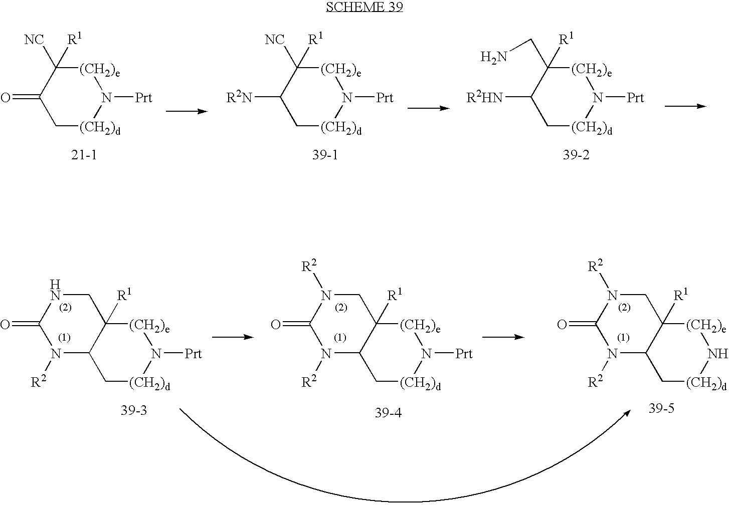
C1(=O)C[(CH2)d]N([Prt])[(CH2)e]C1([NC])[R1].C1([R2N])C[(CH2)d]N([Prt])[(CH2)e]C1([NC])[R1].C1([R2HN])C[(CH2)d]N([Prt])[(CH2)e]C1(CN)[R1].C12C[(CH2)d]N([Prt])[(CH2)e]C1([R1])CNC(=O)N2[R2].C12C[(CH2)d]N([Prt])[(CH2)e]C1([R1])CN([R2])C(=O)N2[R2].C12C[(CH2)d]N[(CH2)e]C1([R1])CN([R2])C(=O)N2[R2]
